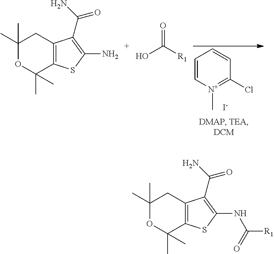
C1=C[N+](C)=C(Cl)C=C1.[I-].C1(C)(C)OC(C)(C)C2=C(C1)C(C(=O)N)=C(N)S2.OC([R1])=O.C1(C)(C)OC(C)(C)C2=C(C1)C(C(=O)N)=C(NC(=O)[R1])S2
